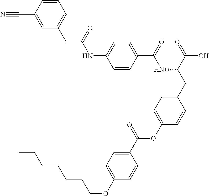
C1=CC(C(=O)NC(CC2=CC=C(OC(C3=CC=C(OCCCCCCC)C=C3)=O)C=C2)C(=O)O)=CC=C1NC(CC1=CC=CC(C#N)=C1)=O
